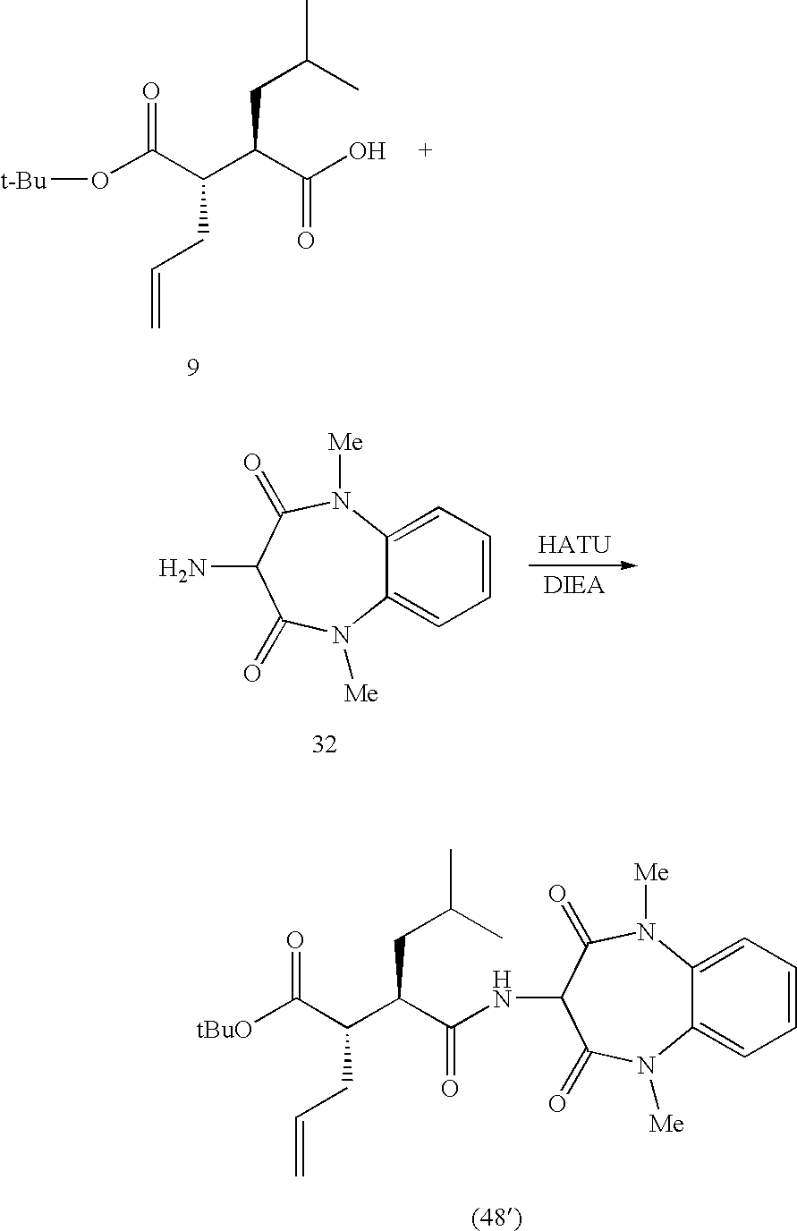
C12=CC=CC=C1N([Me])C(=O)C(NC(C(C(C([tBuO])=O)CC=C)CC(C)C)=O)C(=O)N2[Me].O(C(C(C(C(O)=O)CC(C)C)CC=C)=O)[t-Bu].C12=CC=CC=C1N([Me])C(=O)C(N)C(=O)N2[Me]
